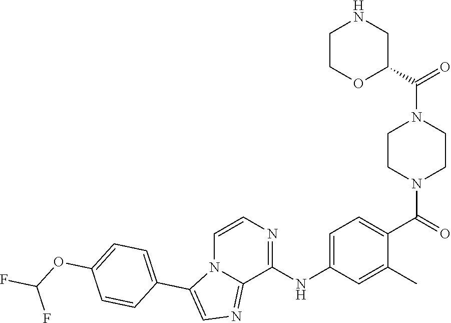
C1CN(C(=O)C2=CC=C(NC3=NC=CN4C3=NC=C4C3=CC=C(OC(F)F)C=C3)C=C2C)CCN1C(C1CNCCO1)=O
